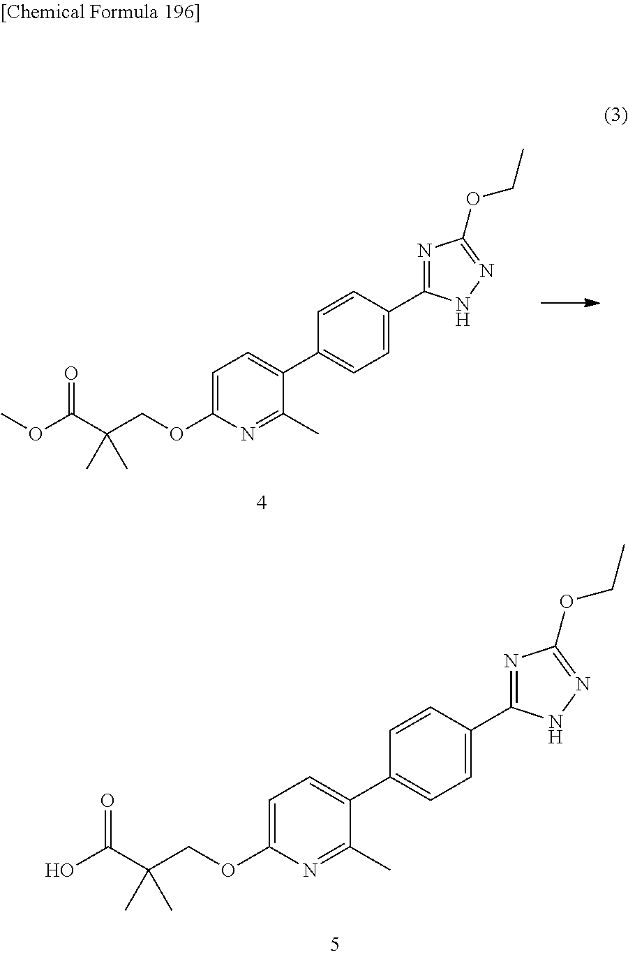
C1=C(OCC(C(OC)=O)(C)C)N=C(C)C(C2=CC=C(C3=NC(OCC)=NN3)C=C2)=C1.C1=C(OCC(C(O)=O)(C)C)N=C(C)C(C2=CC=C(C3=NC(OCC)=NN3)C=C2)=C1
